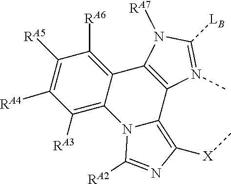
C12=C(N([RA7])C([LB])=N1C)C1=C([RA6])C([RA5])=C([RA4])C([RA3])=C1N1C2=C([X]C)N=C1[RA2]
